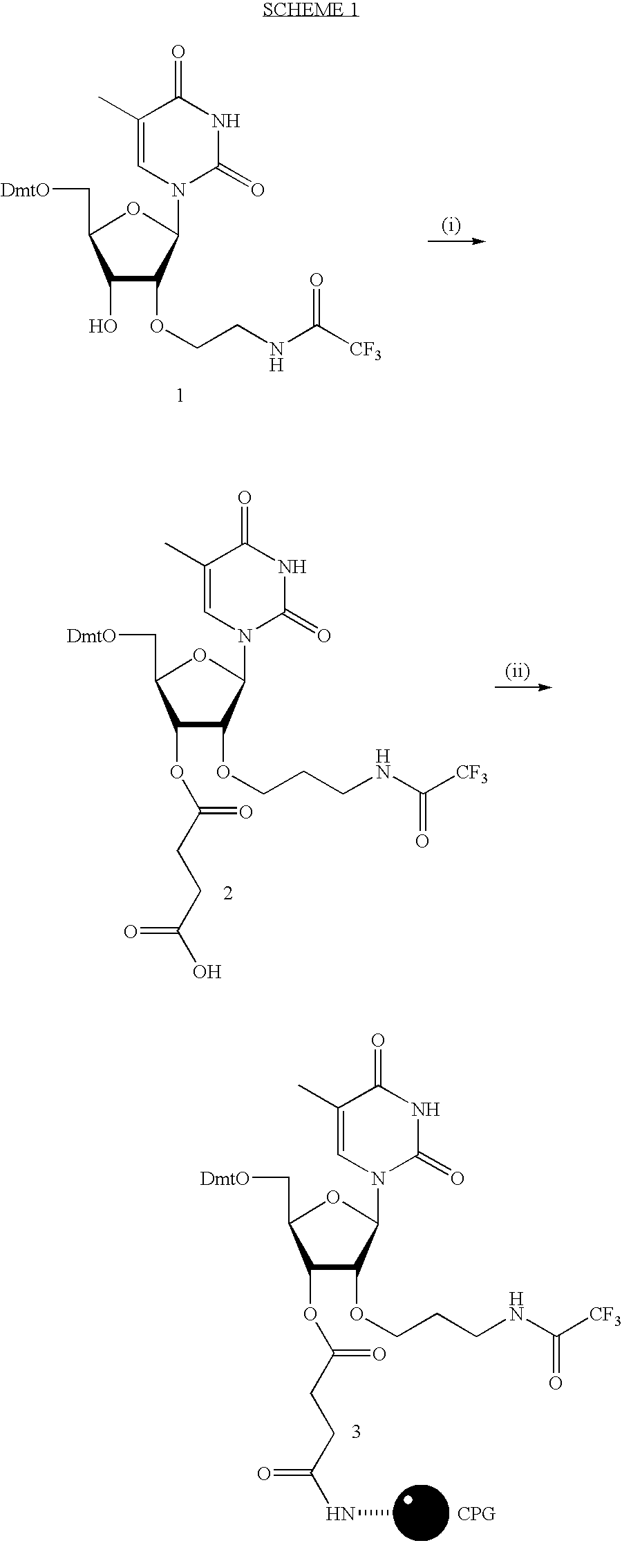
C1(O)C(OCCNC([CF3])=O)C(N2C(=O)NC(=O)C(C)=C2)OC1C[DmtO].C1(OC(CCC(O)=O)=O)C(OCCCNC([CF3])=O)C(N2C(=O)NC(=O)C(C)=C2)OC1C[DmtO].C1(OC(CCC(NC)=O)=O)C(OCCCNC([CF3])=O)C(N2C(=O)NC(=O)C(C)=C2)OC1C[DmtO].[CPG]
